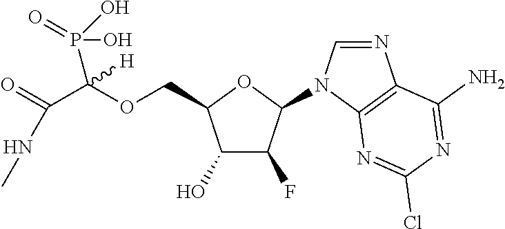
C(C1C(O)C(F)C(N2C=NC3=C2N=C(Cl)N=C3N)O1)OC(P(=O)(O)O)(C(NC)=O)[H]
